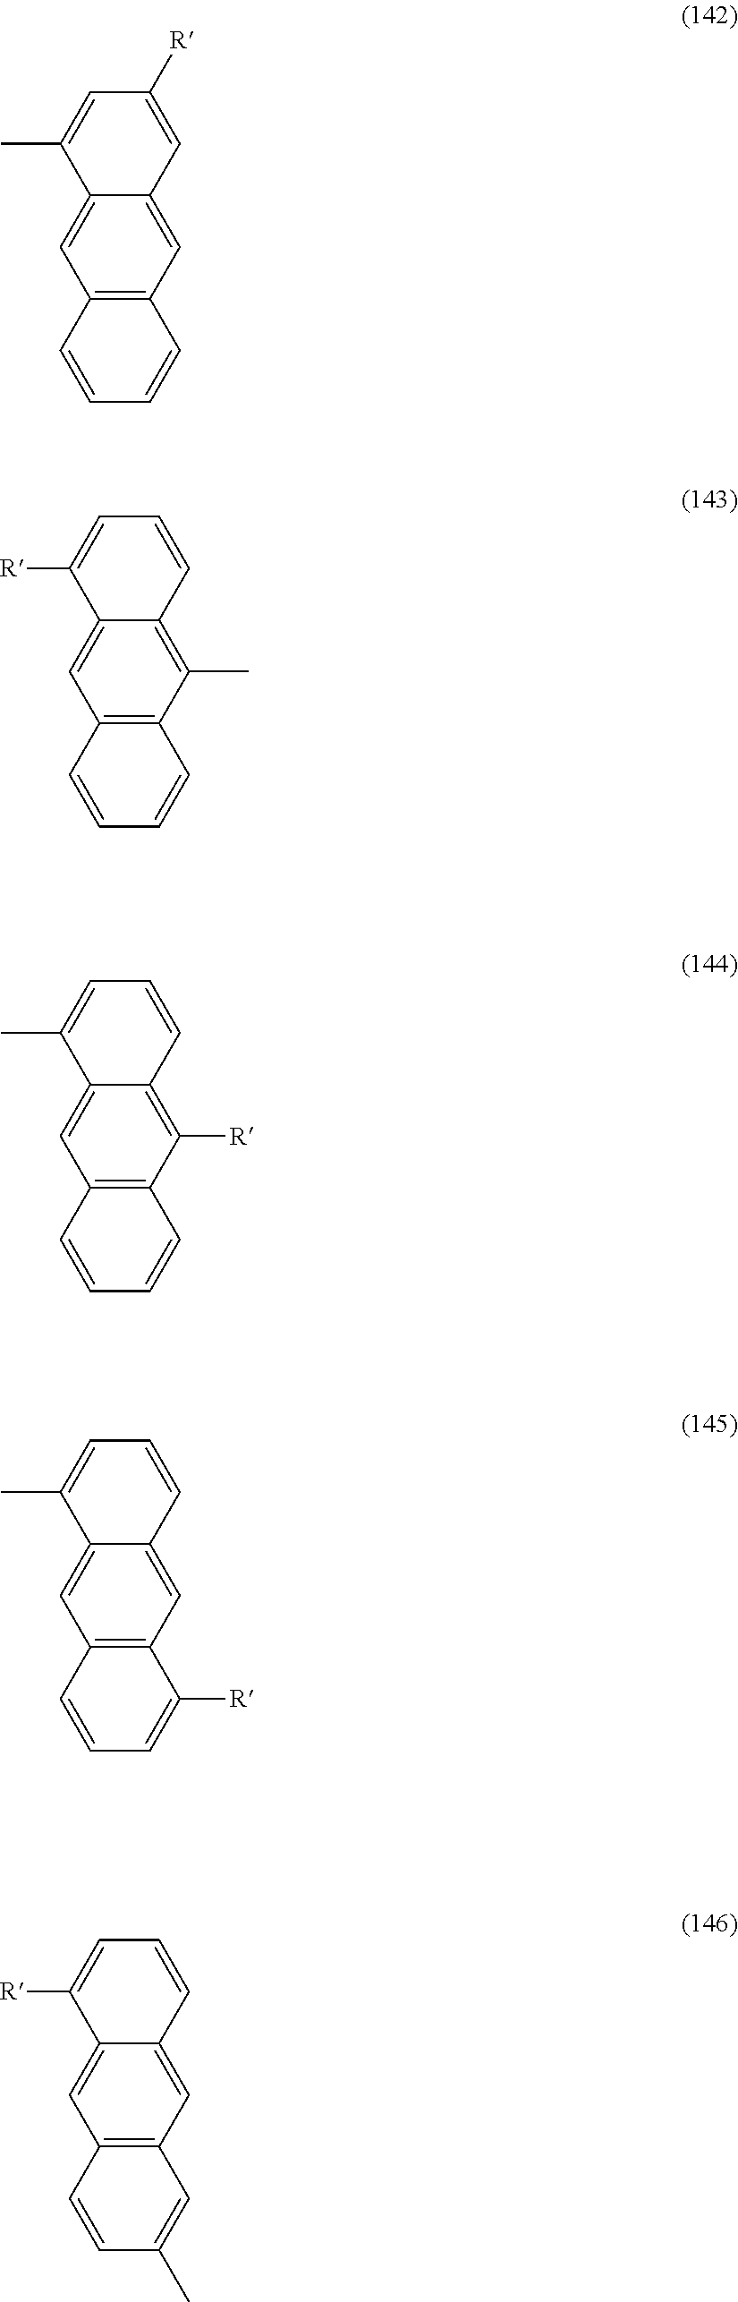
C12=CC3=C(C=C1C(C)=CC([R])=C2)C=CC=C3.C12=C(C)C3=C(C=C1C([R])=CC=C2)C=CC=C3.C12=C([R])C3=C(C=C1C(C)=CC=C2)C=CC=C3.C12=CC3=C(C=C1C(C)=CC=C2)C=CC=C3[R].C12=CC3=C(C=C1C([R])=CC=C2)C=CC(C)=C3
